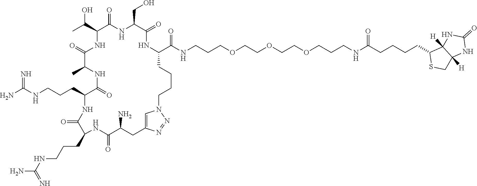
C(CCC1C(=O)NC(CCCNC(N)=N)C(=O)NC(C)C(=O)NC(C(C)O)C(=O)NC(CO)C(=O)NC(C(NCCCOCCOCCOCCCNC(CCCCC2SCC3([H])C2([H])NC(=O)N3)=O)=O)CCCCN2C=C(CC(N)C(=O)N1)N=N2)NC(N)=N
